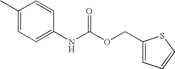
C1(C)=CC=C(NC(OCC2=CC=CS2)=O)C=C1
